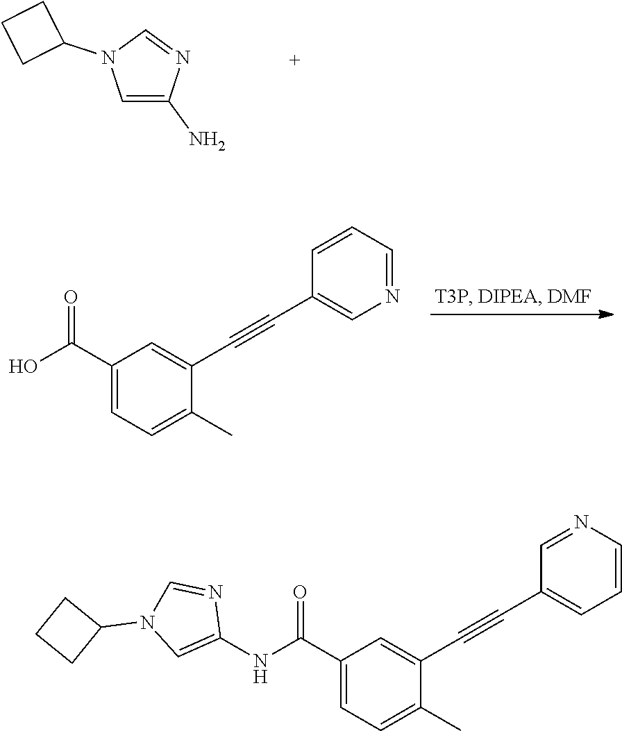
C(O)(=O)C1=CC=C(C)C(C#CC2=CN=CC=C2)=C1.C1=C(N)N=CN1C1CCC1.C(NC1=CN(C2CCC2)C=N1)(=O)C1=CC=C(C)C(C#CC2=CC=CN=C2)=C1
